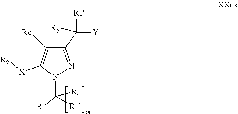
C1(C([R5])([Y])[R5])=NN(C([R4])([R4])[R1])C([X][R2])=C1[Rc]
